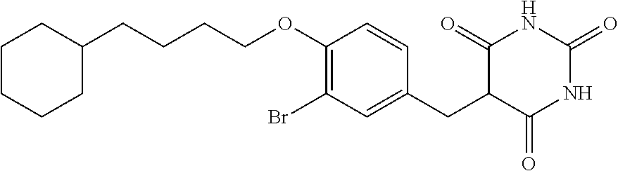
C(CCCOC1=C(Br)C=C(CC2C(=O)NC(=O)NC2=O)C=C1)C1CCCCC1
